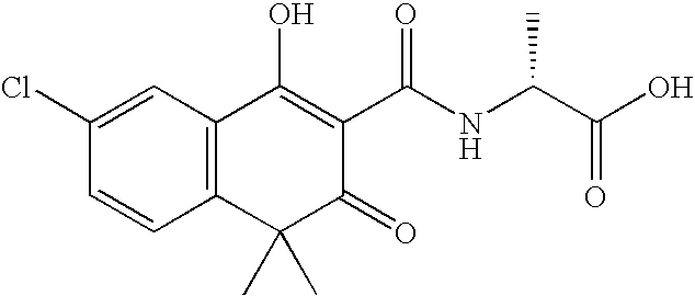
C1=C(Cl)C=CC2=C1C(O)=C(C(NC(C(O)=O)C)=O)C(=O)C2(C)C
